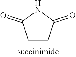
N1C(=O)CCC1=O
